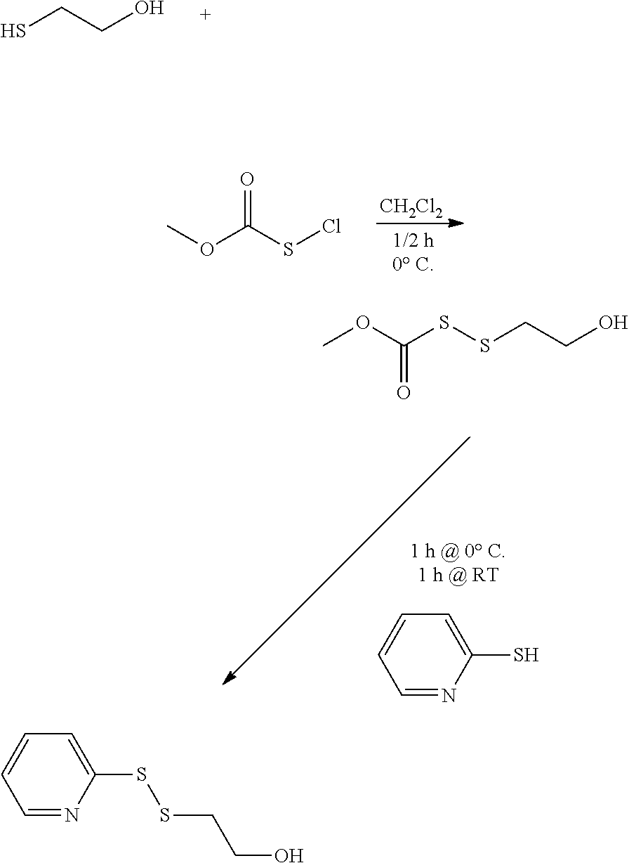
SCCO.[CH2Cl2].O(C(SCl)=O)C.C1=NC(S)=CC=C1.C(SSCCO)(OC)=O.C1=NC(SSCCO)=CC=C1
